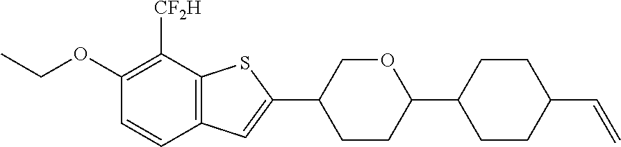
C1(OCC)=C([CF2H])C2=C(C=C1)C=C(C1CCC(C3CCC(C=C)CC3)OC1)S2
